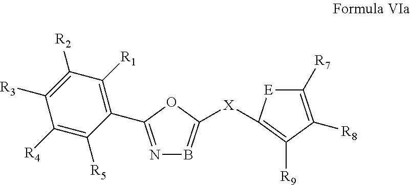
N1=C(C2=C([R1])C([R2])=C([R3])C([R4])=C2[R5])OC([X]C2=C([R9])C([R8])=C([R7])[E]2)=B1
